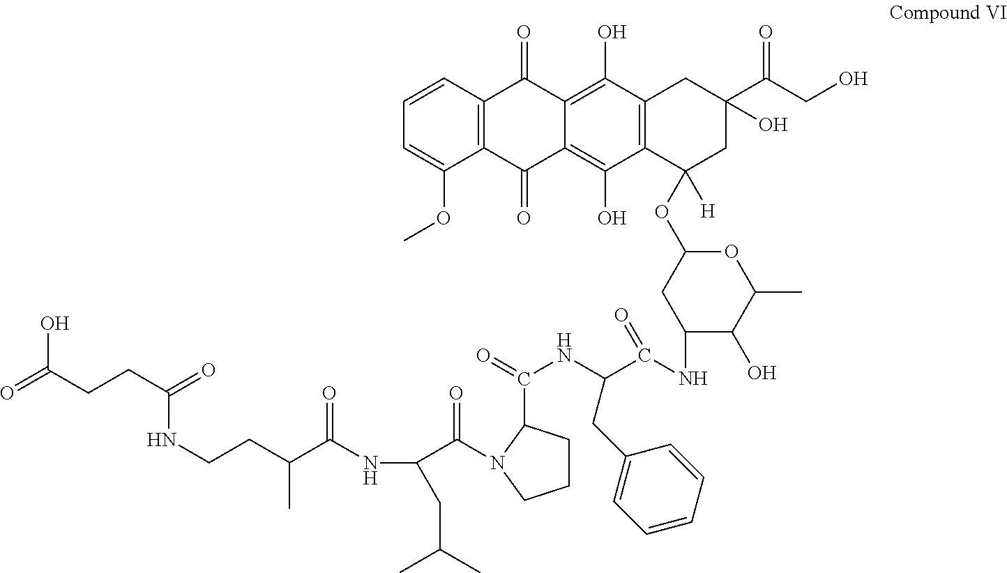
C(NC1C(O)C(C)OC(OC2([H])CC(C(CO)=O)(O)CC3=C2C(O)=C2C(=C3O)C(=O)C3=C(C2=O)C(OC)=CC=C3)C1)(C(NC(=O)C1CCCN1C(C(CC(C)C)NC(C(CCNC(CCC(=O)O)=O)C)=O)=O)CC1=CC=CC=C1)=O
